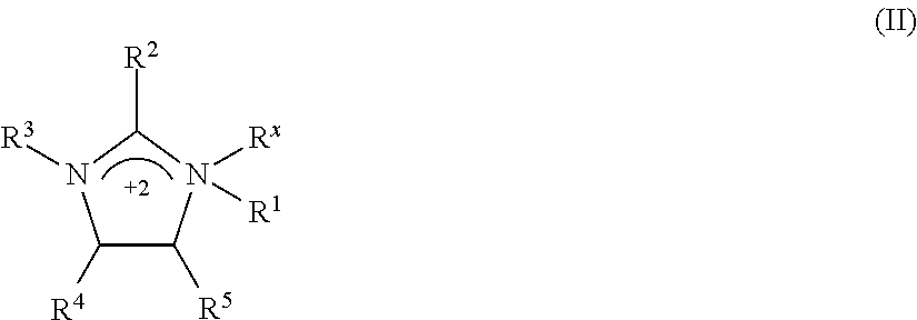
C1([R4])C([R5])N([Rx])([R1])C([R2])N1[R3]
